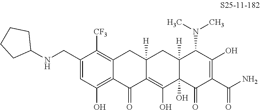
C1(CNC2CCCC2)=CC(O)=C2C(=C1[CF3])CC1([H])C(=C(O)C3(O)C([H])(C1)C(N(C)C)C(O)=C(C(N)=O)C3=O)C2=O
